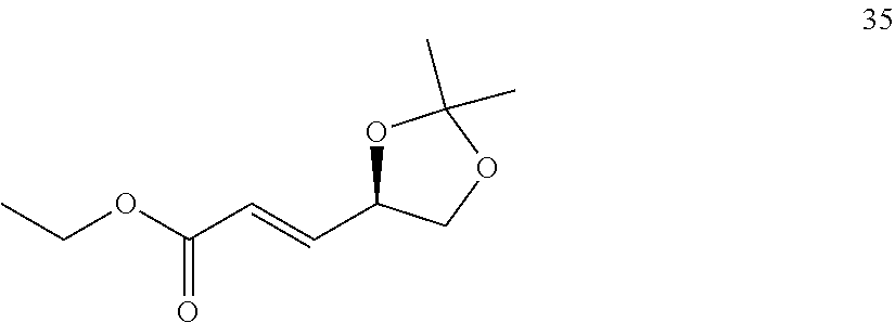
O1C(C=CC(OCC)=O)COC1(C)C
